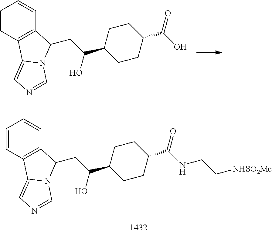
C1=CC2=C(C=C1)C(CC(C1CCC(C(O)=O)CC1)O)N1C2=CN=C1.C1=CC2=C(C=C1)C(CC(C1CCC(C(NCC[NHSO2Me])=O)CC1)O)N1C2=CN=C1
